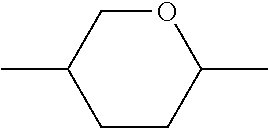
CC1CCC(C)OC1
